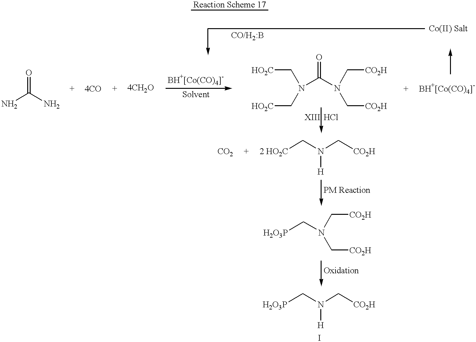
[Reaction Scheme 17].C(N(C[CO2H])[H])[2 HO2C].NC(=O)N.[H2O3P]CN(C[CO2H])C[CO2H].C([HO2C])N(C(=O)N(C[CO2H])C[CO2H])C[HO2C].[H2O3P]CN(C[CO2H])[H]
